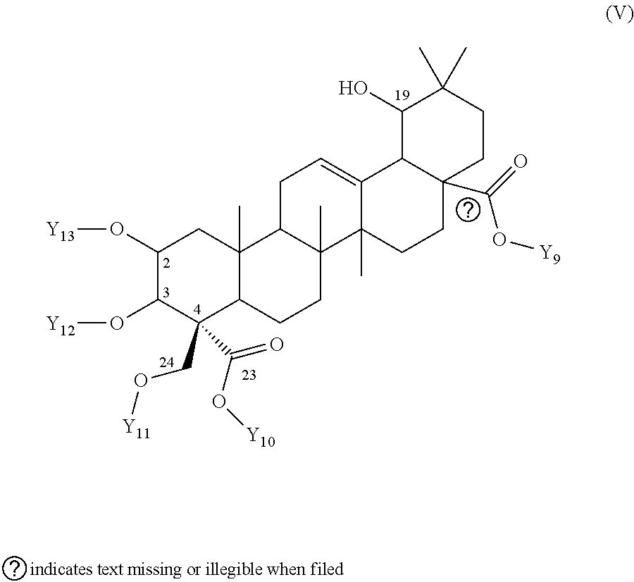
C12=CCC3C(C)(C1(C)CCC1(C(=O)O[Y9])C2C(O)C(C)(C)CC1)CCC1C3(C)CC(O[Y13])C(O[Y12])C1(CO[Y11])C(O[Y10])=O
